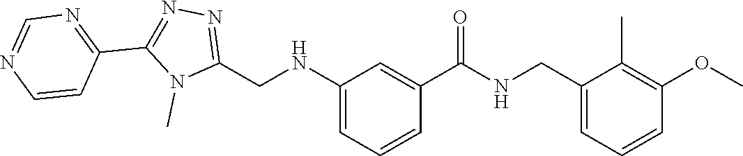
N1(C)C(CNC2=CC=CC(C(=O)NCC3=CC=CC(OC)=C3C)=C2)=NN=C1C1=NC=NC=C1
